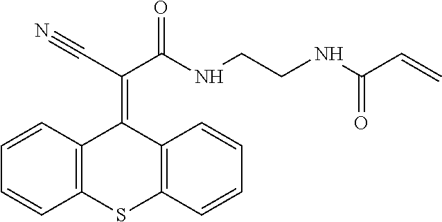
C1=CC2=C(C=C1)SC1=C(C2=C(C(NCCNC(C=C)=O)=O)C#N)C=CC=C1
